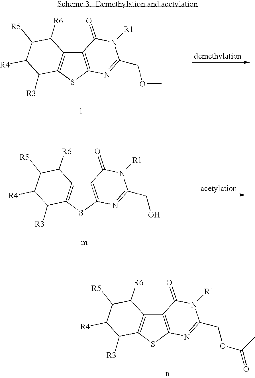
C12=C(SC3=C1C([R6])C([R5])C([R4])C3[R3])N=C(COC)N([R1])C2=O.C12=C(SC3=C1C([R6])C([R5])C([R4])C3[R3])N=C(CO)N([R1])C2=O.C12=C(SC3=C1C([R6])C([R5])C([R4])C3[R3])N=C(COC(=O)C)N([R1])C2=O
